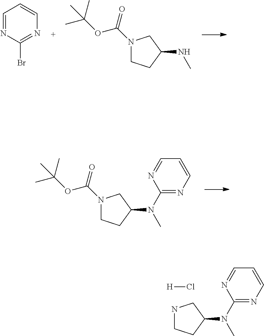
C1=NC(Br)=NC=C1.N1(C(OC(C)(C)C)=O)CCC(NC)C1.N1(C(OC(C)(C)C)=O)CCC(N(C)C2=NC=CC=N2)C1.N1CCC(N(C)C2=NC=CC=N2)C1.[H]Cl
